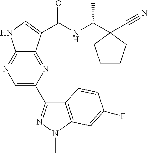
C1=C(C2=NN(C)C3=C2C=CC(F)=C3)N=C2C(=N1)NC=C2C(NC(C)C1(C#N)CCCC1)=O
